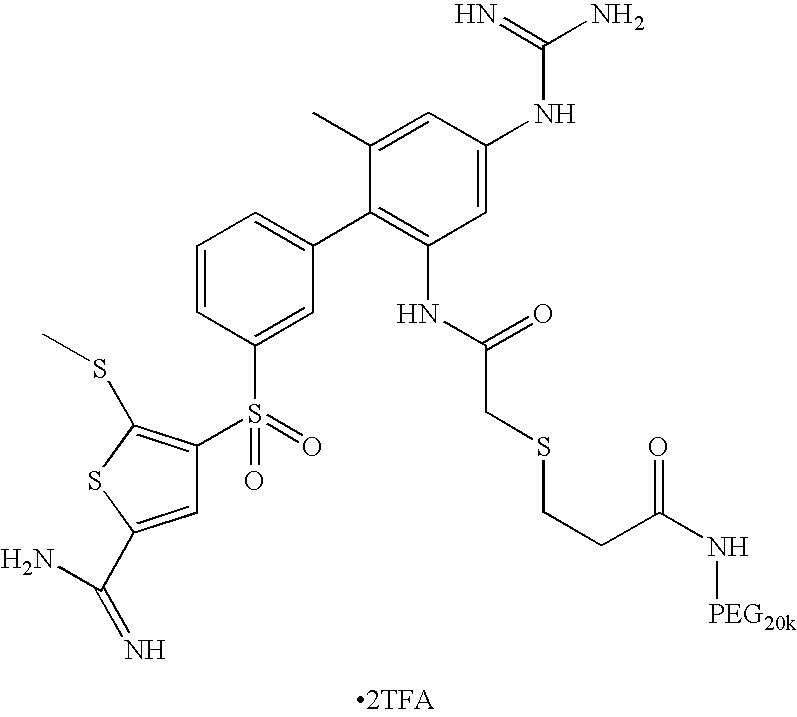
C1=C(C(=N)N)SC(SC)=C1S(=O)(=O)C1=CC(C2=C(NC(=O)CSCCC(N[PEG20k])=O)C=C(NC(=N)N)C=C2C)=CC=C1.[2TFA]
